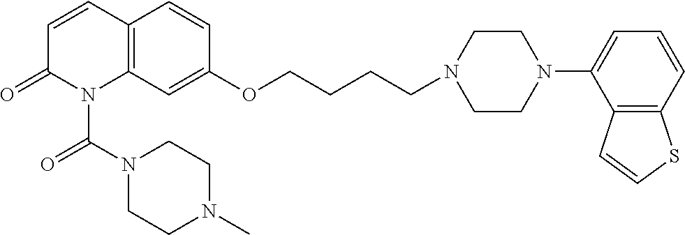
C1=CC2=C(N(C(N3CCN(C)CC3)=O)C1=O)C=C(OCCCCN1CCN(C3=CC=CC4=C3C=CS4)CC1)C=C2
